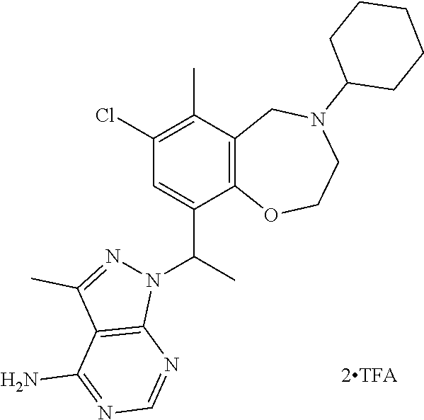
C12=C(C(C)=C(Cl)C=C1C(N1N=C(C)C3=C1N=CN=C3N)C)CN(C1CCCCC1)CCO2
